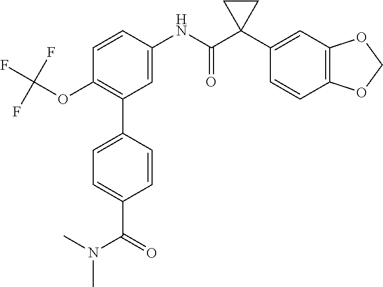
C1(OC(F)(F)F)=C(C2=CC=C(C(=O)N(C)C)C=C2)C=C(NC(C2(C3=CC4=C(C=C3)OCO4)CC2)=O)C=C1
